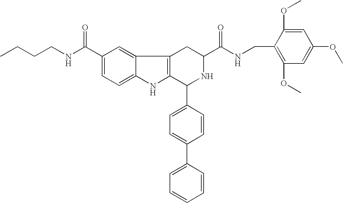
C12=CC(C(NCCCC)=O)=CC=C1NC1=C2CC(C(NCC2=C(OC)C=C(OC)C=C2OC)=O)NC1C1=CC=C(C2=CC=CC=C2)C=C1
